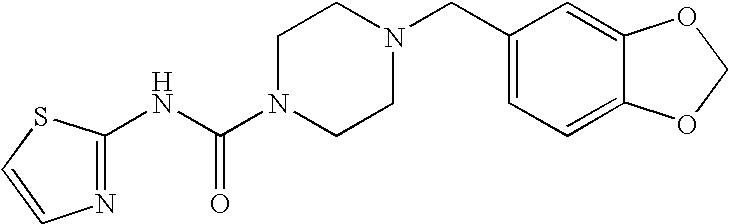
N(C(N1CCN(CC2=CC=C3C(=C2)OCO3)CC1)=O)C1=NC=CS1
